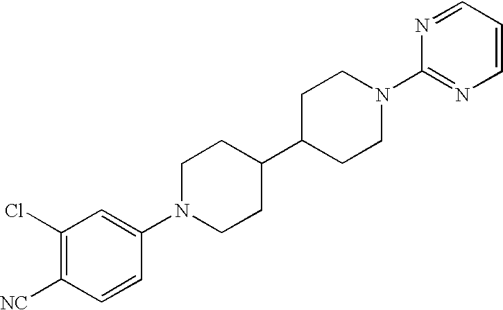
C1(Cl)=C([NC])C=CC(N2CCC(C3CCN(C4=NC=CC=N4)CC3)CC2)=C1
